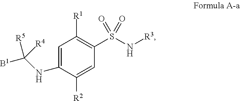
C1([R2])=CC(S(N[R3])(=O)=O)=C([R1])C=C1NC([B1])([R5])[R4]
